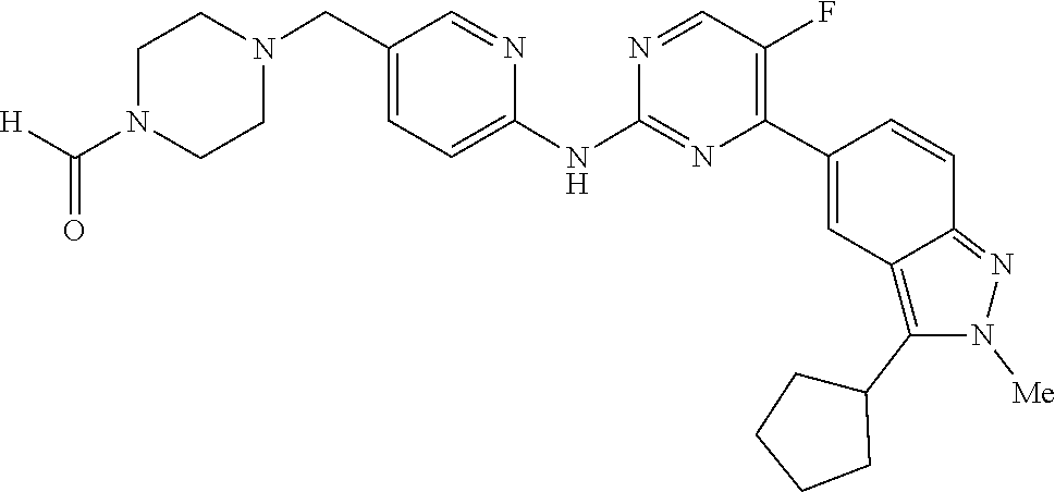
C1CN(C(=O)[H])CCN1CC1=CC=C(NC2=NC(C3=CC4=C(C5CCCC5)N([Me])N=C4C=C3)=C(F)C=N2)N=C1
